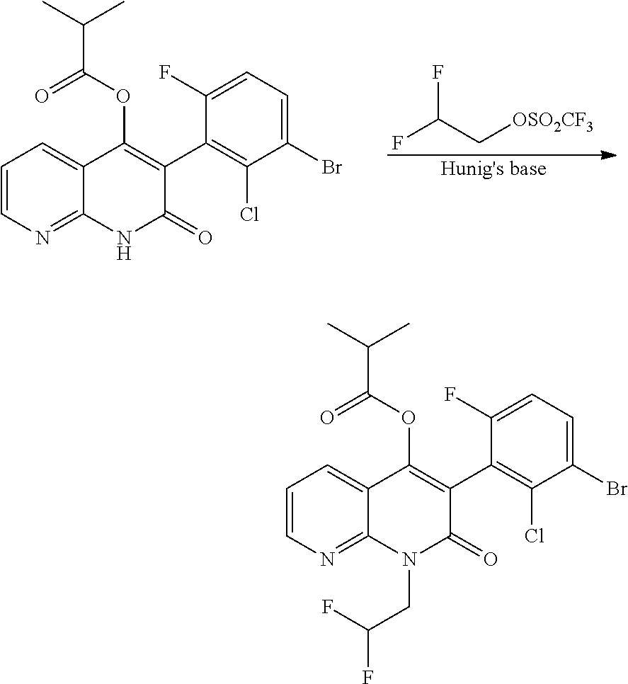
C1=CN=C2C(=C1)C(OC(C(C)C)=O)=C(C1=C(Cl)C(Br)=CC=C1F)C(=O)N2CC(F)F.C1=CN=C2C(=C1)C(OC(C(C)C)=O)=C(C1=C(Cl)C(Br)=CC=C1F)C(=O)N2.[Hunig's base].FC(C[OSO2CF3])F
